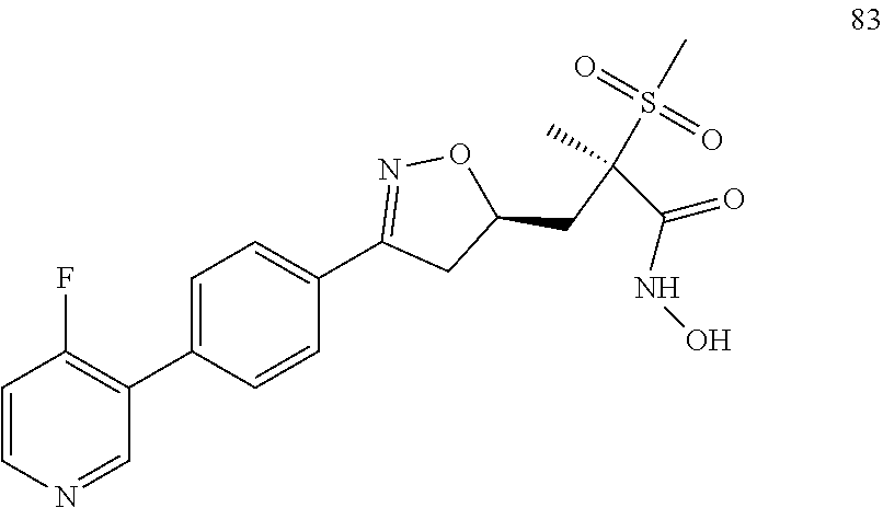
C1=CN=CC(C2=CC=C(C3=NOC(CC(S(C)(=O)=O)(C(=O)NO)C)C3)C=C2)=C1F
